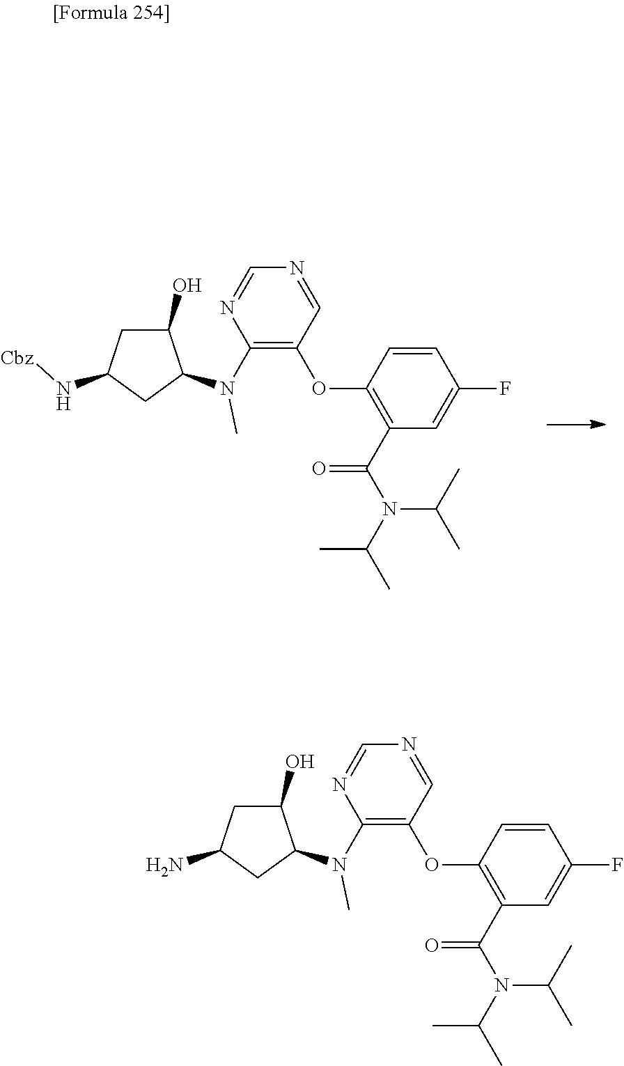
C1(O)CC(N[Cbz])CC1N(C)C1=C(OC2=C(C(=O)N(C(C)C)C(C)C)C=C(F)C=C2)C=NC=N1.C1(O)CC(N)CC1N(C)C1=C(OC2=C(C(=O)N(C(C)C)C(C)C)C=C(F)C=C2)C=NC=N1
